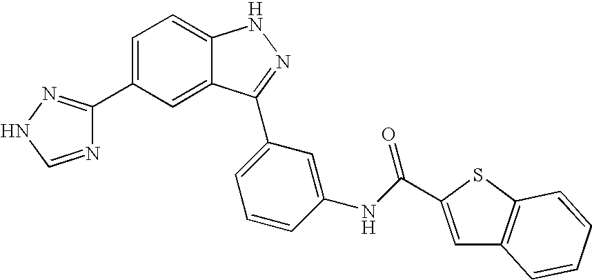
C1=C(C2=NNC=N2)C=C2C(=C1)NN=C2C1=CC=CC(NC(=O)C2=CC3=C(S2)C=CC=C3)=C1
